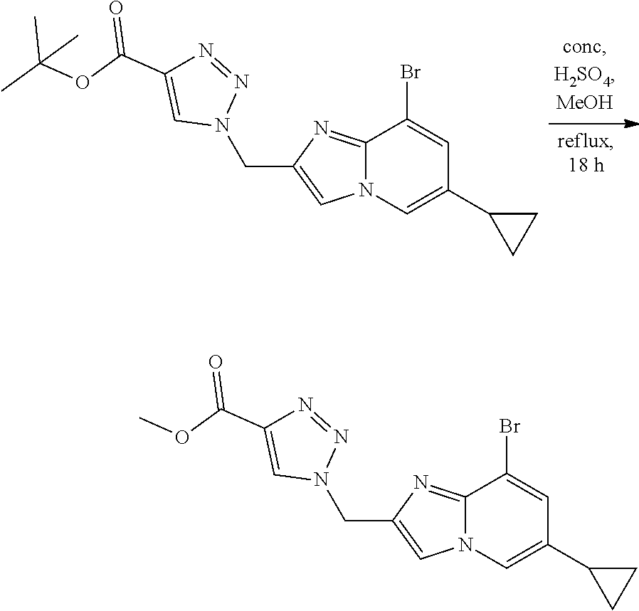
C12=NC(CN3N=NC(C(OC(C)(C)C)=O)=C3)=CN1C=C(C1CC1)C=C2Br.C12=NC(CN3N=NC(C(OC)=O)=C3)=CN1C=C(C1CC1)C=C2Br
